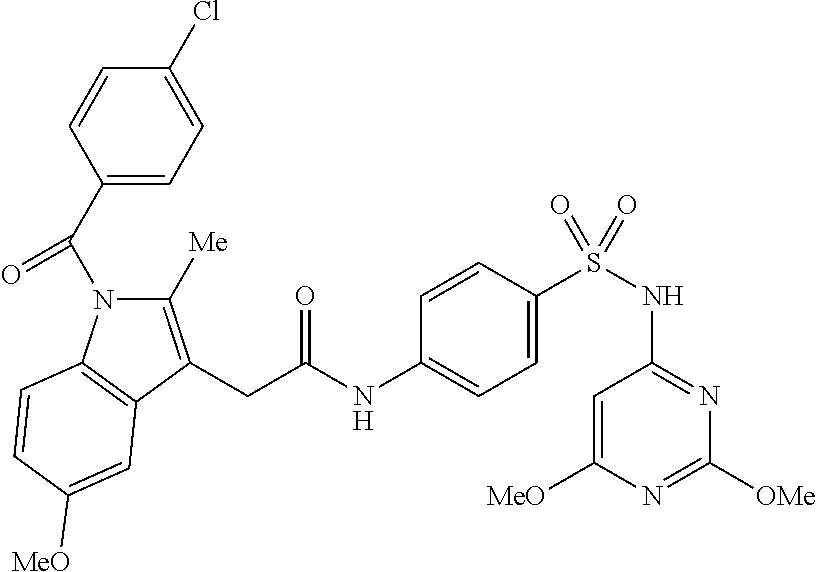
C1(C(N2C([Me])=C(CC(NC3=CC=C(S(NC4=NC([OMe])=NC([MeO])=C4)(=O)=O)C=C3)=O)C3=C2C=CC([MeO])=C3)=O)=CC=C(Cl)C=C1
